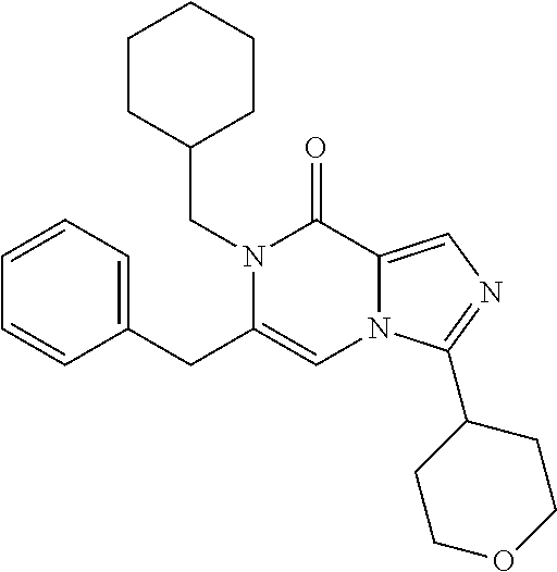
C(N1C(CC2=CC=CC=C2)=CN2C(=CN=C2C2CCOCC2)C1=O)C1CCCCC1
